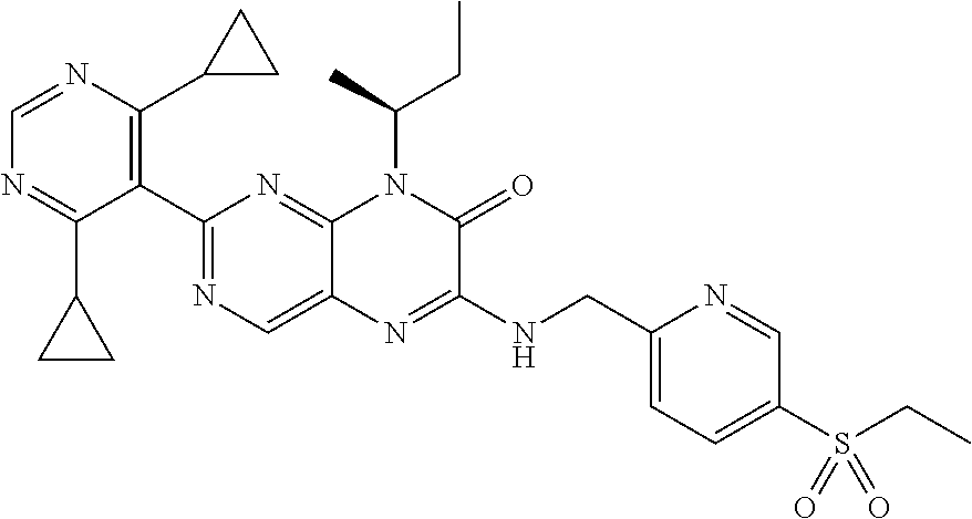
C1(C2=NC=C3C(=N2)N(C(C)CC)C(=O)C(NCC2=CC=C(S(=O)(=O)CC)C=N2)=N3)=C(C2CC2)N=CN=C1C1CC1
